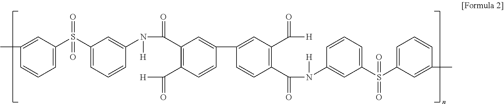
C1=C(C)C=CC=C1S(C1=CC=CC(N(C(=O)C2=C(C([H])=O)C=CC(C3=CC(C([H])=O)=C(C(N([H])C4=CC(S(C5=CC=CC(C)=C5)(=O)=O)=CC=C4)=O)C=C3)=C2)[H])=C1)(=O)=O
